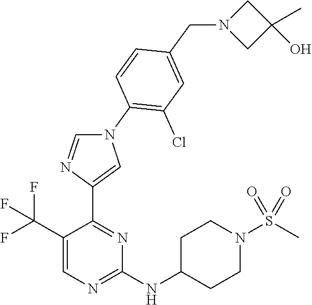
C1(C(F)(F)F)=CN=C(NC2CCN(S(C)(=O)=O)CC2)N=C1C1=CN(C2=C(Cl)C=C(CN3CC(O)(C)C3)C=C2)C=N1
